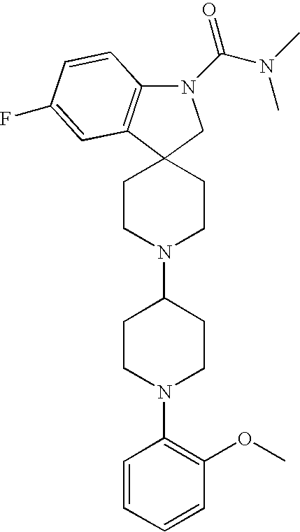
C12(CCN(C3CCN(C4=C(OC)C=CC=C4)CC3)CC1)C1=C(N(C(N(C)C)=O)C2)C=CC(F)=C1
